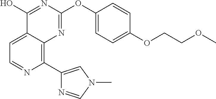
C1(O)=NC(OC2=CC=C(OCCOC)C=C2)=NC2=C(C3=CN(C)C=N3)N=CC=C12
